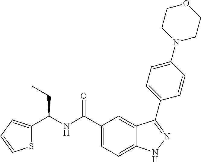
C1(C(NC(C2=CC=CS2)CC)=O)=CC=C2C(=C1)C(C1=CC=C(N3CCOCC3)C=C1)=NN2
